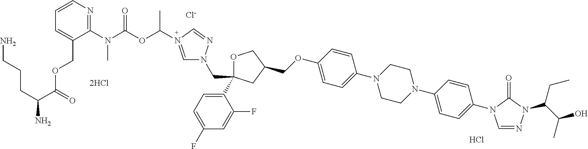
Cl.[Cl-].[2HCl].C(C1(C2=CC=C(F)C=C2F)OCC(COC2=CC=C(N3CCN(C4=CC=C(N5C=NN(C(C(C)O)CC)C5=O)C=C4)CC3)C=C2)C1)N1C=N(C(C)OC(N(C)C2=NC=CC=C2COC(C(CCCN)N)=O)=O)C=N1
